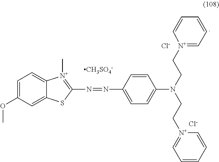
C12=CC=C(OC)C=C1SC(N=NC1=CC=C(N(CC[N+]3=CC=CC=C3)CC[N+]3=CC=CC=C3)C=C1)=[N+]2C.[Cl-].[Cl-].[CH3SO4-]
